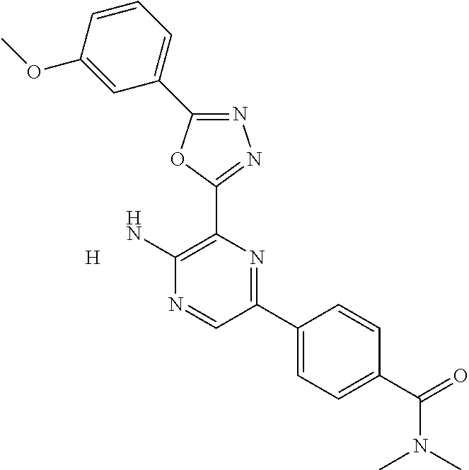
N1=C(C2=CC=CC(OC)=C2)OC(C2=C(N)N=CC(C3=CC=C(C(=O)N(C)C)C=C3)=N2)=N1.[H]
